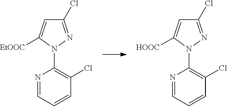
N1=CC=CC(Cl)=C1N1N=C(Cl)C=C1[EtOOC].N1=CC=CC(Cl)=C1N1N=C(Cl)C=C1[HOOC]
